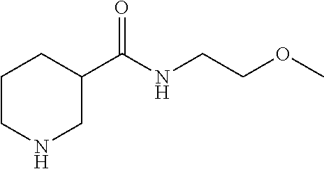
C1CC(C(NCCOC)=O)CNC1
